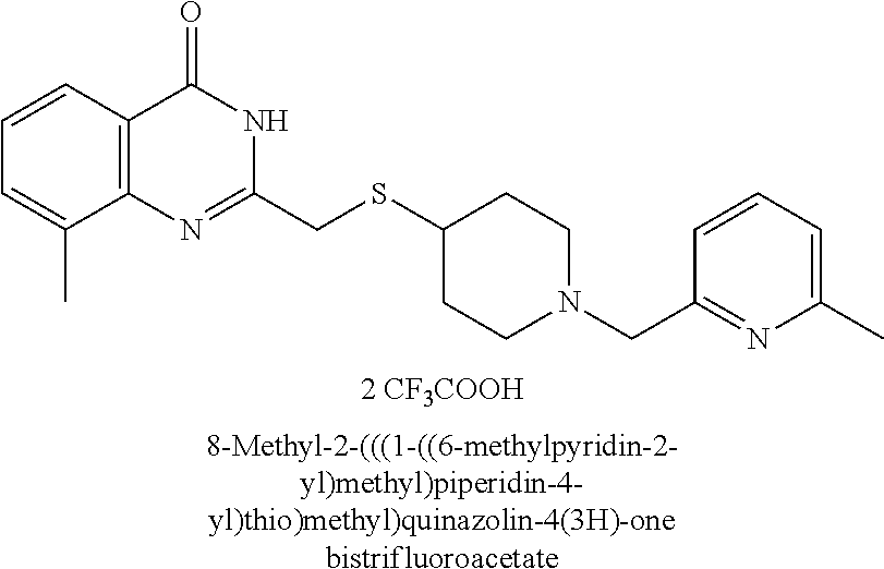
C1=C(C)C2=C(C=C1)C(=O)NC(CSC1CCN(CC3=NC(C)=CC=C3)CC1)=N2.[2 CF3COOH].[8-Methyl-2-(((1-((6-methylpyridin-2-yl)methyl)piperidin-4-yl)thio)methyl)quinazolin-4(3H)-onebistrifluoroacetate]
